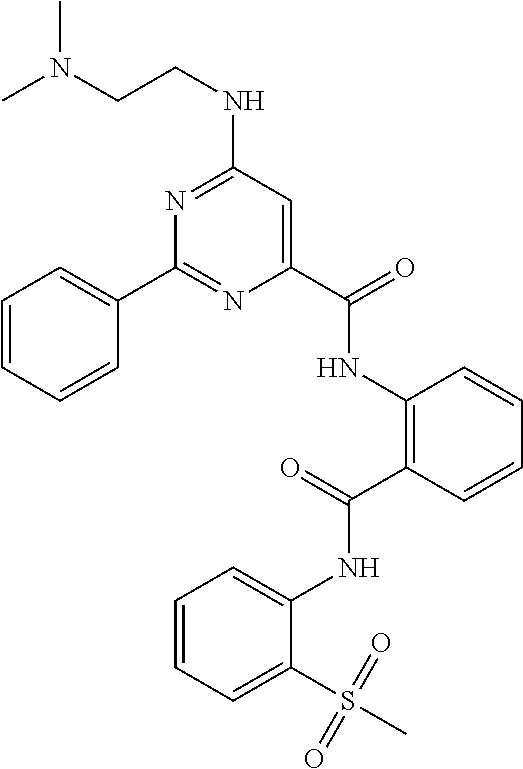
C1=CC=CC(C2=NC(C(NC3=C(C(NC4=CC=CC=C4S(C)(=O)=O)=O)C=CC=C3)=O)=CC(NCCN(C)C)=N2)=C1
